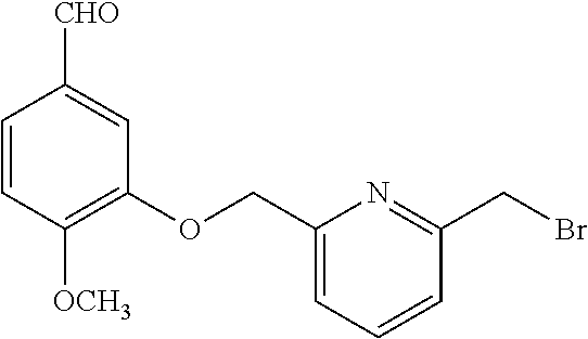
C1=CC([OCH3])=C(OCC2=CC=CC(CBr)=N2)C=C1[CHO]
